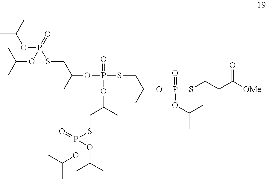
CC(OP(SCC(OP(SCC(OP(SCCC([OMe])=O)(=O)OC(C)C)C)(=O)OC(CSP(OC(C)C)(=O)OC(C)C)C)C)(=O)OC(C)C)C
